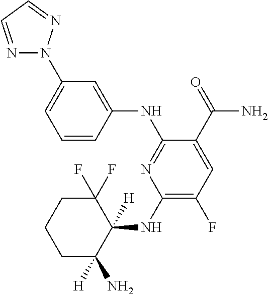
C1(NC2([H])C(F)(F)CCCC2([H])N)=C(F)C=C(C(=O)N)C(NC2=CC(N3N=CC=N3)=CC=C2)=N1
